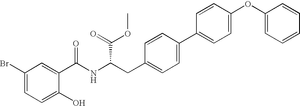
C1(Br)=CC=C(O)C(C(=O)NC(CC2=CC=C(C3=CC=C(OC4=CC=CC=C4)C=C3)C=C2)C(OC)=O)=C1
